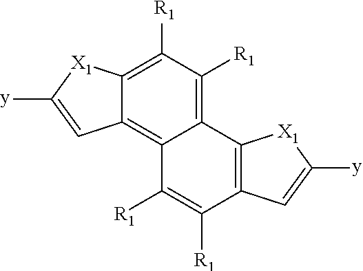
C1([R1])=C2C(=C3C(=C1[R1])C1=C(C([R1])=C3[R1])C=C([y])[X1]1)C=C([y])[X1]2
